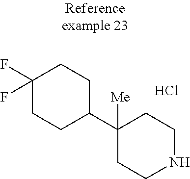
Cl.C1([Me])(C2CCC(F)(F)CC2)CCNCC1
